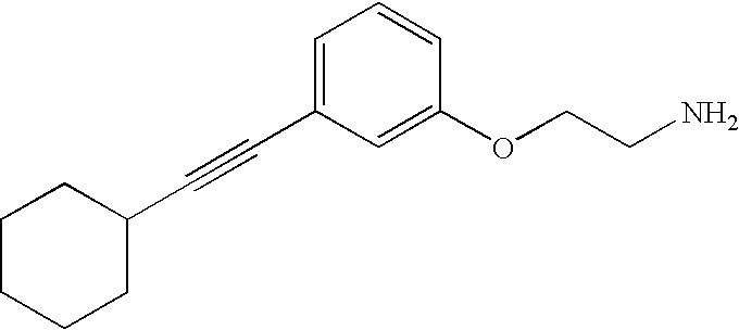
C1CCCC(C#CC2=CC=CC(OCCN)=C2)C1
